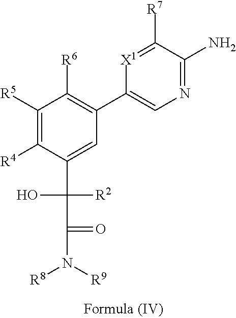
C1([R5])=C([R4])C(C(C(=O)N([R9])[R8])([R2])O)=CC(C2=CN=C(N)C([R7])=[X1]2)=C1[R6]
